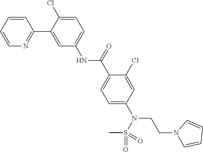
C1=CC=CN=C1C1=CC(NC(C2=CC=C(N(CCN3C=CC=C3)S(=O)(C)=O)C=C2Cl)=O)=CC=C1Cl
